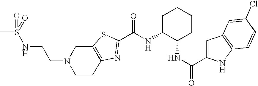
N(CCN1CCC2=C(C1)SC(C(NC1C(NC(=O)C3=CC4=C(N3)C=CC(Cl)=C4)CCCC1)=O)=N2)S(C)(=O)=O
